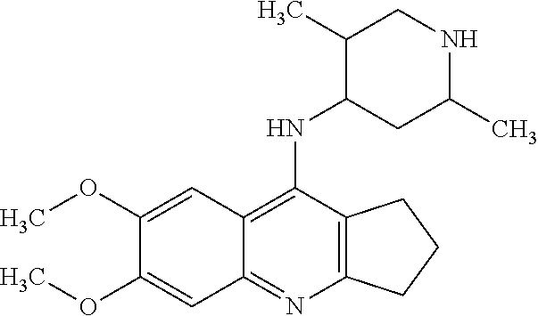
C12=C(C(NC3CC(C)NCC3C)=C3C(=N1)C=C(OC)C(OC)=C3)CCC2
